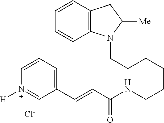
C(CCCCCNC(C=CC1=CC=C[N+]([H])=C1)=O)N1C2=C(CC1[Me])C=CC=C2.[Cl-]
